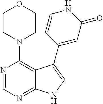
N1(C2=C3C(=NC=N2)NC=C3C2=CC(=O)NC=C2)CCOCC1
